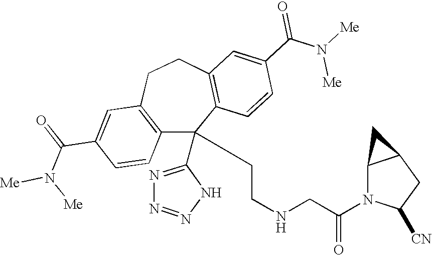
C1(C(=O)N([Me])[Me])=CC2=C(C=C1)C(C1=NN=NN1)(CCNCC(N1C([CN])CC3C1C3)=O)C1=C(CC2)C=C(C(N([Me])[Me])=O)C=C1
